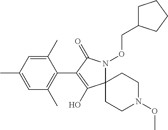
C12(N(OCC3CCCC3)C(=O)C(C3=C(C)C=C(C)C=C3C)=C1O)CCN(OC)CC2
